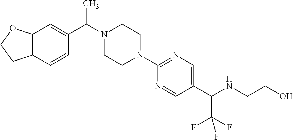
C(N1CCN(C2=NC=C(C(NCCO)C(F)(F)F)C=N2)CC1)(C)C1=CC2=C(C=C1)CCO2
